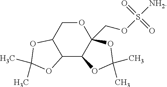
C12C3C(COS(=O)(=O)[NH2])(OCC1OC(C)(C)O2)OC(C)(C)O3
